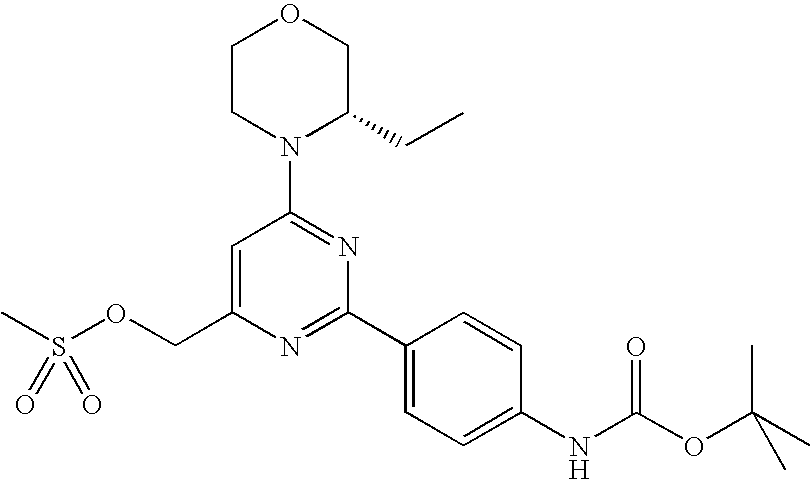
O(CC1=CC(N2C(CC)COCC2)=NC(C2=CC=C(NC(OC(C)(C)C)=O)C=C2)=N1)S(C)(=O)=O
